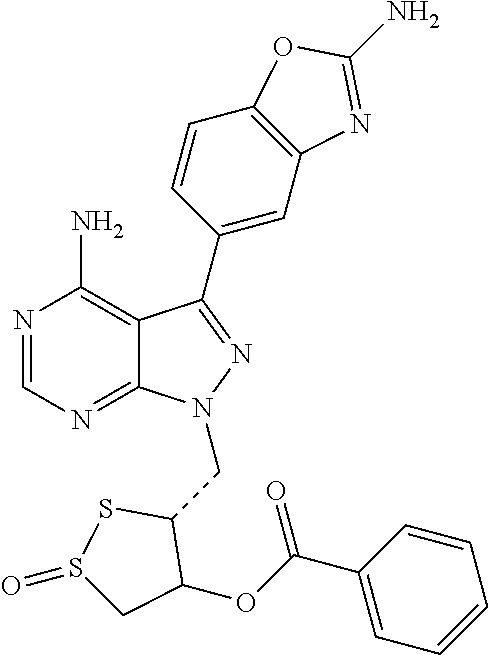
N1=CN=C2C(=C1N)C(C1=CC3=C(C=C1)OC(N)=N3)=NN2CC1SS(=O)CC1OC(=O)C1=CC=CC=C1
